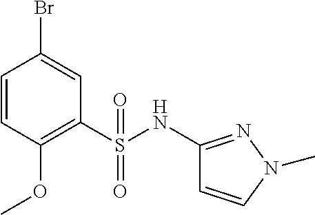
C1(NS(C2=C(OC)C=CC(Br)=C2)(=O)=O)=NN(C)C=C1
